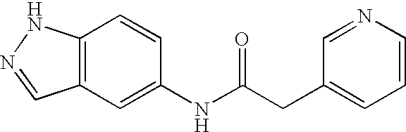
C12=C(C=C(NC(CC3=CC=CN=C3)=O)C=C1)C=NN2
